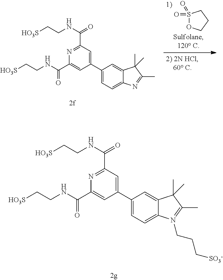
C1(C(NCC[HO3S])=O)=NC(C(NCC[HO3S])=O)=CC(C2=CC=C3C(=C2)C(C)(C)C(C)=N3CCC[SO3-])=C1.C1(C(NCC[HO3S])=O)=NC(C(NCC[HO3S])=O)=CC(C2=CC=C3C(=C2)C(C)(C)C(C)=N3)=C1.S1(=O)(=O)OCCC1
